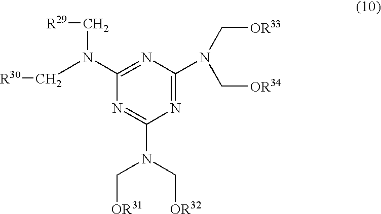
N1=C(N(C[R30])C[R29])N=C(N(C[OR32])C[OR31])N=C1N(C[OR33])C[OR34]
